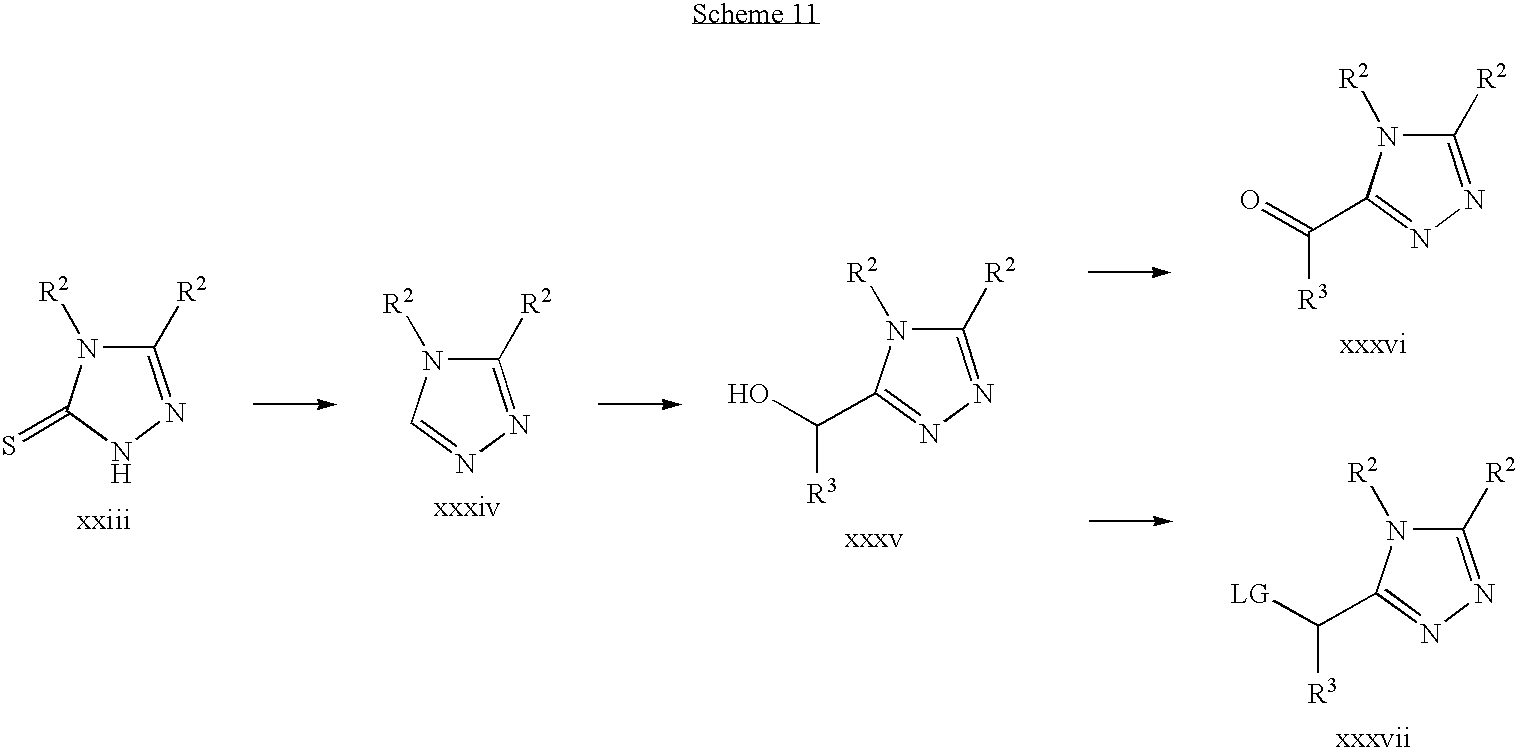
C1([R2])=NNC(=S)N1[R2].C1([R2])=NN=CN1[R2].C1([R2])=NN=C(C(O)[R3])N1[R2].C1([R2])=NN=C(C([LG])[R3])N1[R2].C1([R2])=NN=C(C(=O)[R3])N1[R2]
